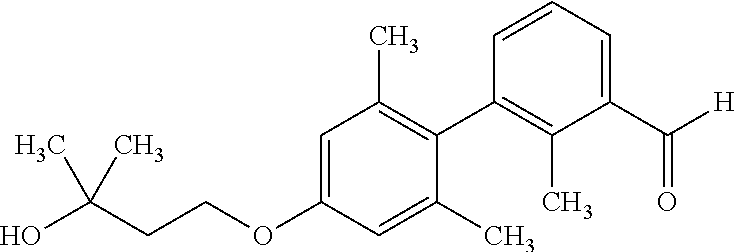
C1=C(OCCC(O)(C)C)C=C(C)C(C2=C(C)C(C(=O)[H])=CC=C2)=C1C
